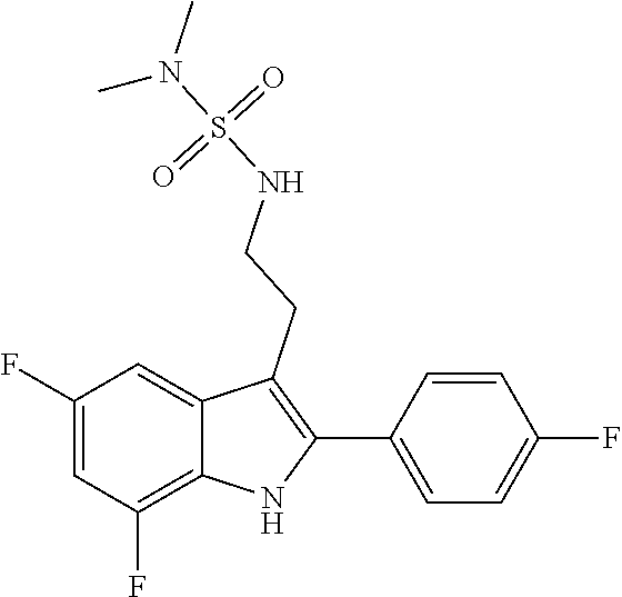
S(N(C)C)(NCCC1=C(C2=CC=C(F)C=C2)NC2=C(F)C=C(F)C=C21)(=O)=O
